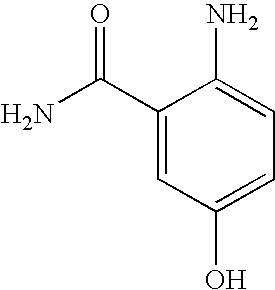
C1(O)=CC=C(N)C(C(N)=O)=C1
